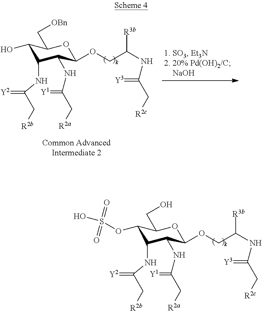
C1(OS(=O)(=O)O)C(NC(C[R2b])=[Y2])C(NC(C[R2a])=[Y1])C(OCC(NC(=[Y3])C[R2c])[R3b])OC1CO.C1(O)C(NC(C[R2b])=[Y2])C(NC(C[R2a])=[Y1])C(OCC(NC(=[Y3])C[R2c])[R3b])OC1C[OBn]
